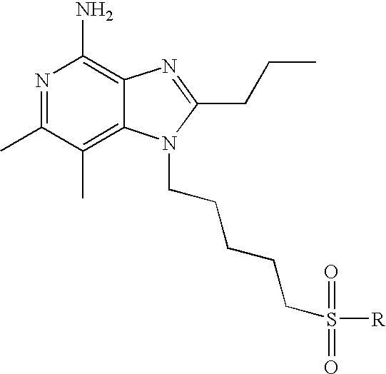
N1=C(C)C(C)=C2C(=C1N)N=C(CCC)N2CCCCCS([R])(=O)=O
